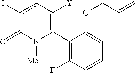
C1(C2=C([Y])cc(I)C(=O)N2[Me])=C(F)C=CC=C1OCC=C
